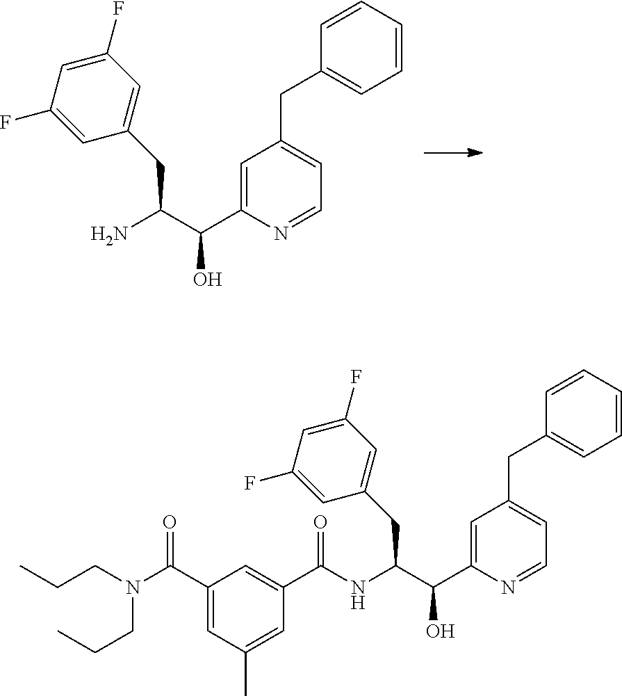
C1=CC=CC=C1CC1=CC=NC(C(C(N)CC2=CC(F)=CC(F)=C2)O)=C1.C1=CC=CC=C1CC1=CC=NC(C(C(NC(C2=CC(C(N(CCC)CCC)=O)=CC(C)=C2)=O)CC2=CC(F)=CC(F)=C2)O)=C1
